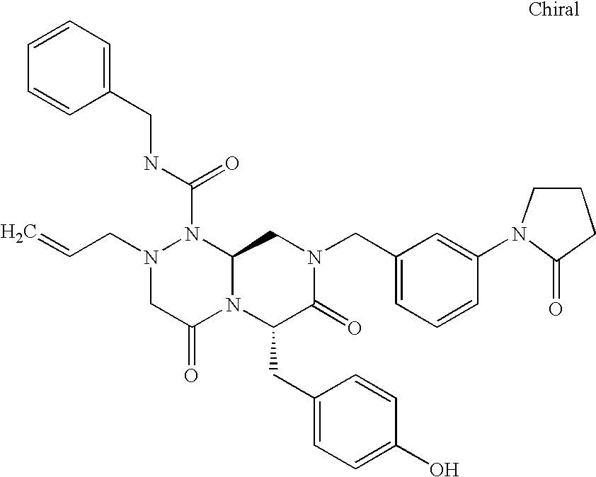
N1(CC=C)CC(=O)N2C(N1C(NCC1=CC=CC=C1)=O)CN(CC1=CC=CC(N3C(=O)CCC3)=C1)C(=O)C2CC1=CC=C(O)C=C1
